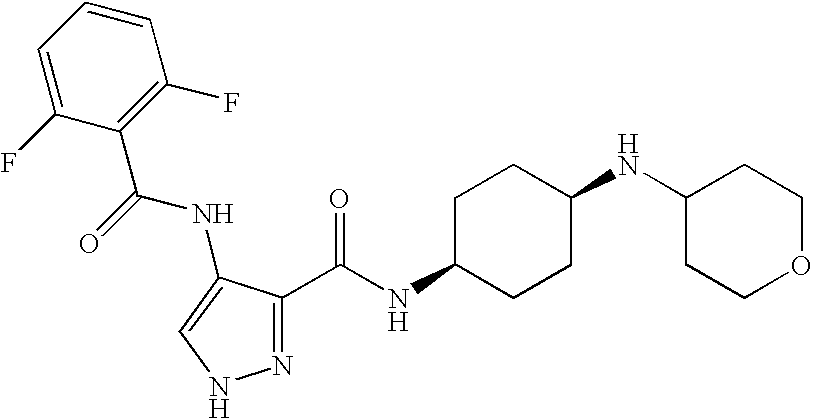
N1=C(C(NC2CCC(NC3CCOCC3)CC2)=O)C(NC(C2=C(F)C=CC=C2F)=O)=CN1
